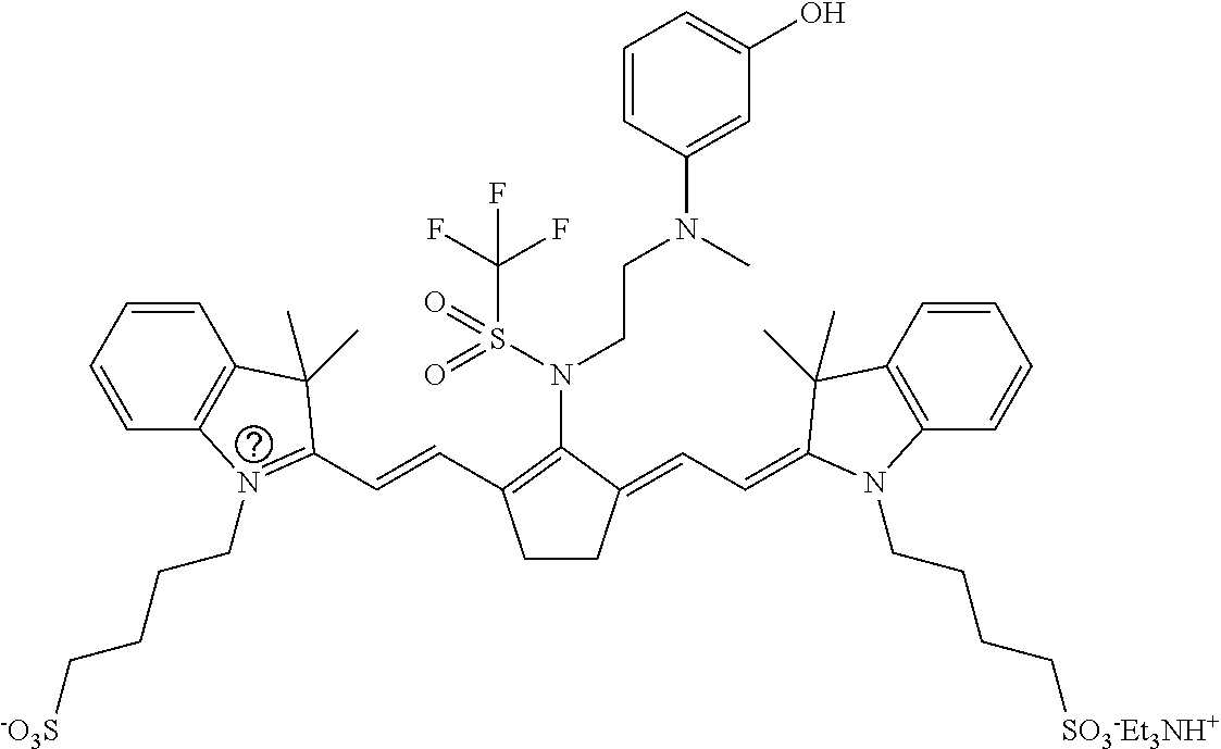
C12=C(C=CC=C1)C(C)(C)C(C=CC1=C(N(CCN(C3=CC(O)=CC=C3)C)S(C(F)(F)F)(=O)=O)C(=CC=C3N(CCCC[SO3-Et3NH+])C4=C(C=CC=C4)C3(C)C)CC1)=N2CCCC[-O3S]
